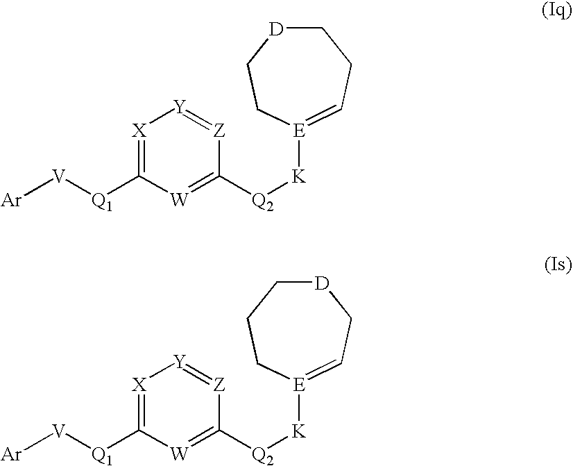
[Ar][V][Q1]C1=[X][Y]=[Z]C([Q2][K][E]2=CCC[D]CC2)=[W]1.[Ar][V][Q1]C1=[X][Y]=[Z]C([Q2][K][E]2=CC[D]CCC2)=[W]1
